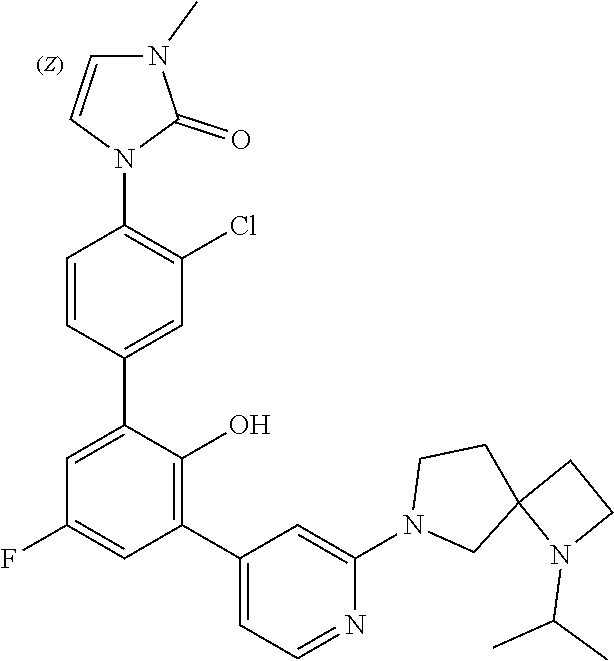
C1=C(C2=CC(Cl)=C(N3C(=O)N(C)C=C3)C=C2)C(O)=C(C2=CC=NC(N3CC4(CC3)N(C(C)C)CC4)=C2)C=C1F
